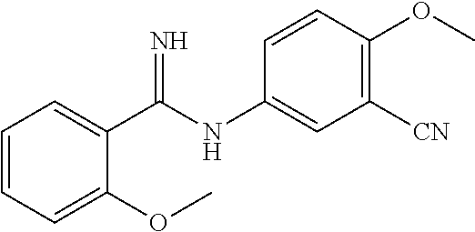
C1=CC=C(OC)C(C(NC2=CC([CN])=C(OC)C=C2)=N)=C1
